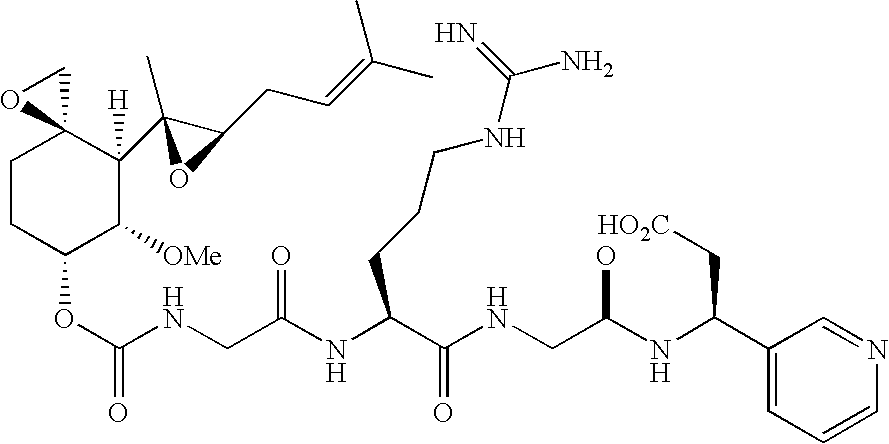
C1CC(OC(=O)NCC(NC(C(NCC(NC(C2=CC=CN=C2)C[HO2C])O)=O)CCCNC(=N)N)=O)C([OMe])C(C2(C)C(CC=C(C)C)O2)([H])C12CO2
